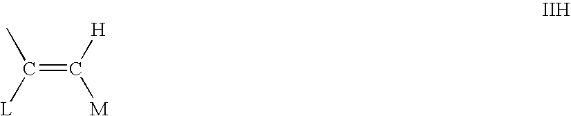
C(=C([H])[M])([L])C
